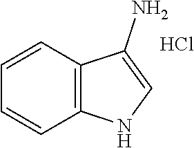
C1=CC2=C(C=C1)NC=C2N.Cl
